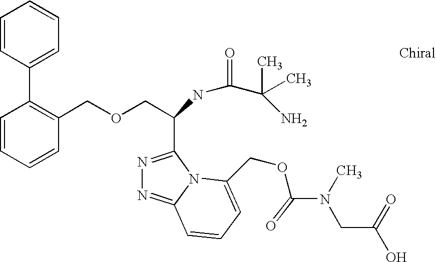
C1=CC=CC(COCC(C2=NN=C3N2C(COC(N(CC(=O)O)C)=O)=CC=C3)NC(C(N)(C)C)=O)=C1C1=CC=CC=C1
